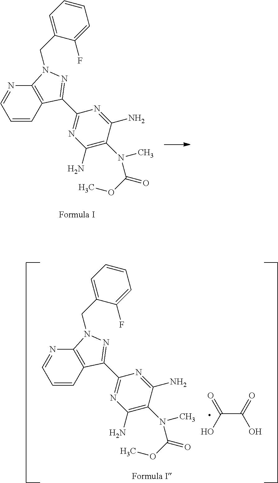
C1=CC2=C(N=C1)N(CC1=CC=CC=C1F)N=C2C1=NC(N)=C(N(C)C(OC)=O)C(N)=N1.C1=CC2=C(N=C1)N(CC1=CC=CC=C1F)N=C2C1=NC(N)=C(N(C)C(OC)=O)C(N)=N1.C(C(=O)O)(O)=O
